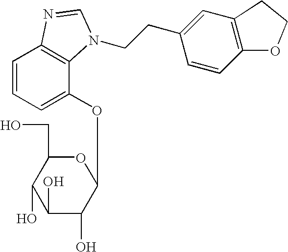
C1=CC=C(OC2OC(CO)C(O)C(O)C2O)C2=C1N=CN2CCC1=CC2=C(C=C1)OCC2
